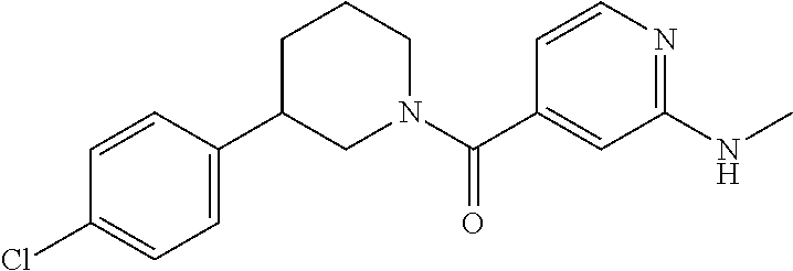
C1=CN=C(NC)C=C1C(N1CCCC(C2=CC=C(Cl)C=C2)C1)=O
